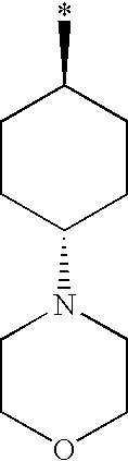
*C1CCC(N2CCOCC2)CC1
